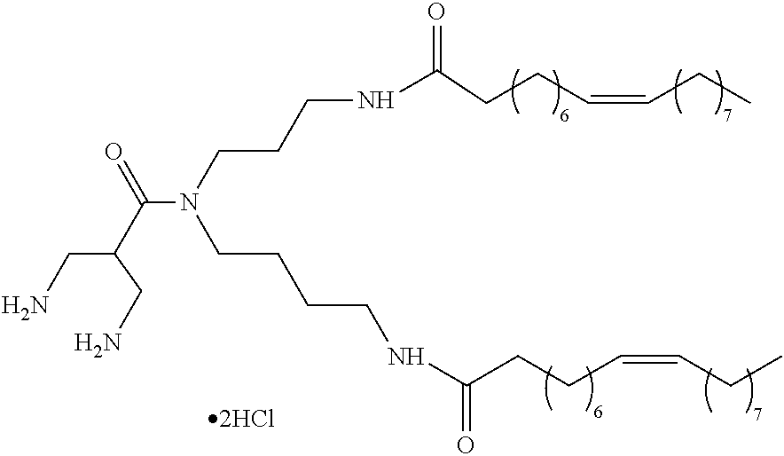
C(C(C(N(CCCCNC(CCC=CCC)=O)CCCNC(=O)CCC=CCC)=O)CN)N
